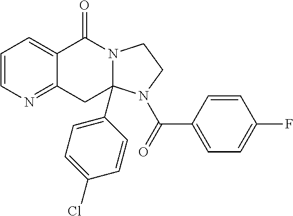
C1=CN=C2C(=C1)C(=O)N1C(C3=CC=C(Cl)C=C3)(C2)N(C(=O)C2=CC=C(F)C=C2)CC1
